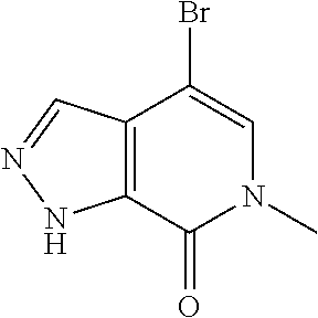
C12=C(C(=O)N(C)C=C1Br)NN=C2
